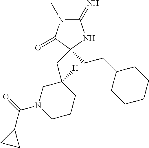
C1(=N)N(C)C(=O)C(CCC2CCCCC2)(CC2([H])CN(C(=O)C3CC3)CCC2)N1
